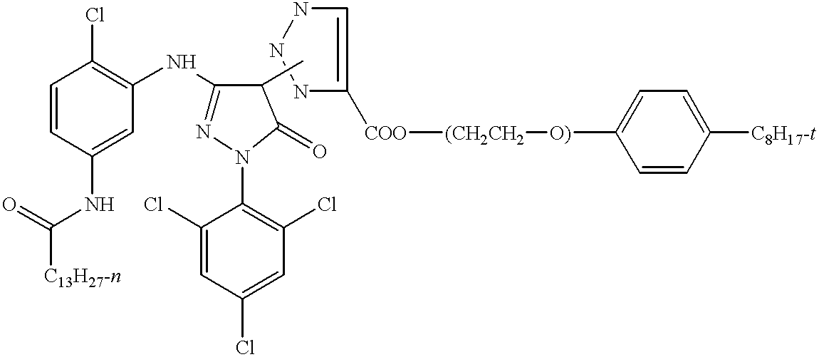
C1=CC(NC(=O)[C13H27-n])=CC(NC2=NN(C3=C(Cl)C=C(Cl)C=C3Cl)C(=O)C2C)=C1Cl.N1NNC([COO][(CH2CH2][O)]C2=CC=C([C8H17-t])C=C2)=C1
